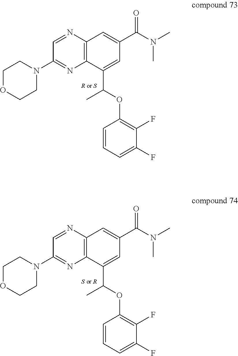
C1=NC2=C(N=C1N1CCOCC1)C(C(OC1=C(F)C(F)=CC=C1)C)=CC(C(N(C)C)=O)=C2.C1=NC2=C(N=C1N1CCOCC1)C(C(OC1=C(F)C(F)=CC=C1)C)=CC(C(N(C)C)=O)=C2
